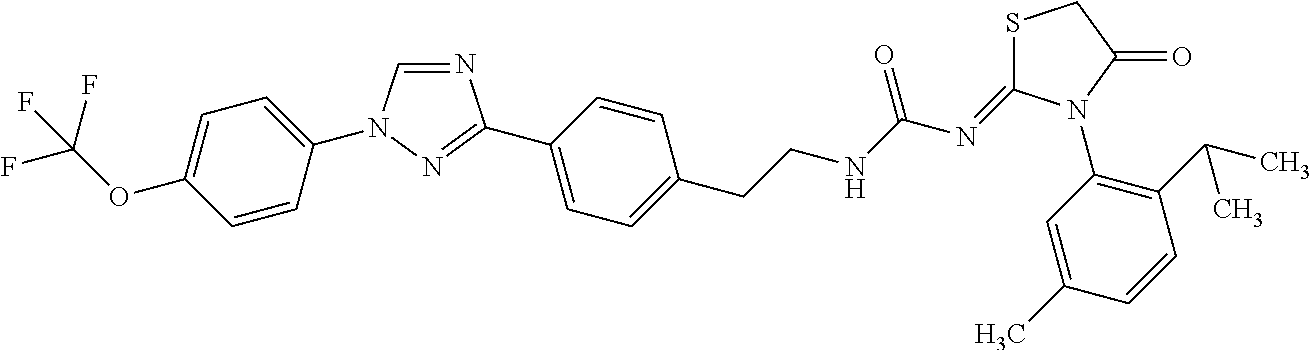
C1=CC(N2C=NC(C3=CC=C(CCNC(N=C4SCC(=O)N4C4=C(C(C)C)C=CC(C)=C4)=O)C=C3)=N2)=CC=C1OC(F)(F)F
